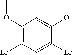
C1(OC)=C(Br)C=C(Br)C(OC)=C1
